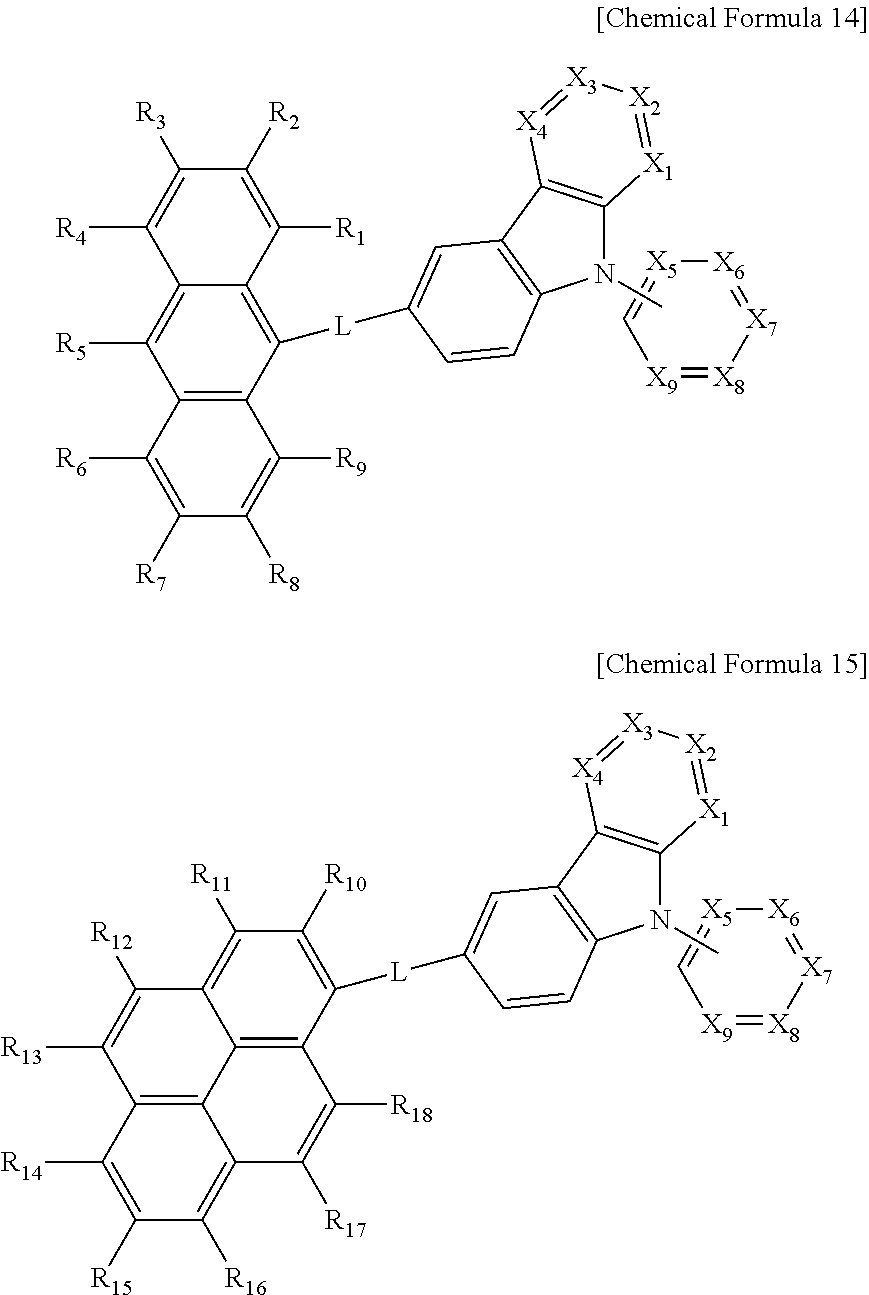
[X9]1=[X8][X7]=[X6][X5]=C1.C12=C(C([L]C3=CC4=C(N(C)C5=C4[X4]=[X3][X2]=[X1]5)C=C3)=C3C(=C1[R5])C([R4])=C([R3])C([R2])=C3[R1])C([R9])=C([R8])C([R7])=C2[R6].[X9]1=[X8][X7]=[X6][X5]=C1.C12=C3C([L]C4=CC5=C(N(C)C6=C5[X4]=[X3][X2]=[X1]6)C=C4)=C([R10])C([R11])=C1C([R12])=C([R13])C1=C2C(=C([R16])C([R15])=C1[R14])C([R17])=C3[R18]
